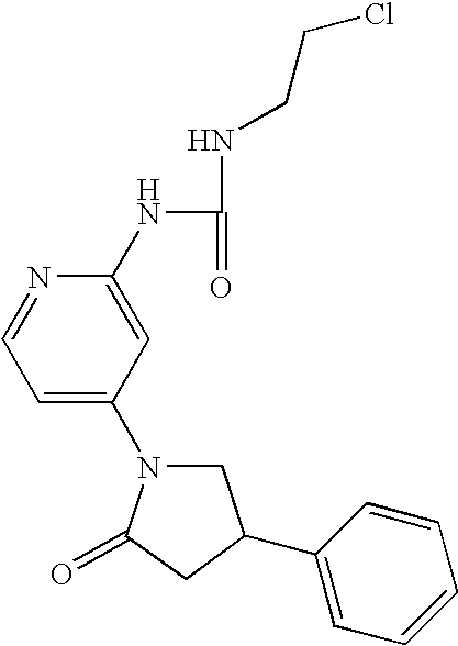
C1N(C2=CC=NC(NC(=O)NCCCl)=C2)C(=O)CC1C1=CC=CC=C1
